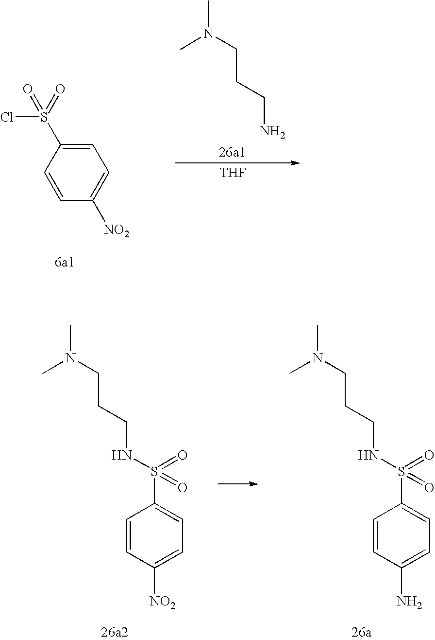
C1=C(S(=O)(=O)Cl)C=CC([NO2])=C1.CN(CCCN)C.[THF].C1=CC([NO2])=CC=C1S(NCCCN(C)C)(=O)=O.C1=CC(N)=CC=C1S(NCCCN(C)C)(=O)=O
